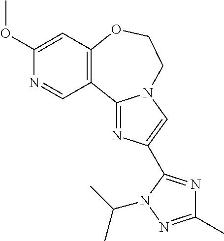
N1=C2C3=C(C=C(OC)N=C3)OCCN2C=C1C1=NC(C)=NN1C(C)C
